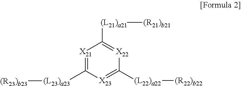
[X21]1=C([(L23)a23][(R23)b23])[X23]=C([(L22)a22][(R22)b22])[X22]=C1[(L21)a21][(R21)b21]
